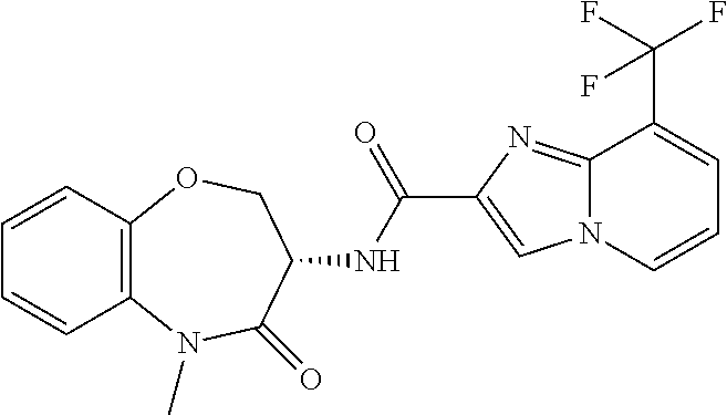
C12=C(OCC(NC(C3=CN4C(=N3)C(C(F)(F)F)=CC=C4)=O)C(=O)N1C)C=CC=C2
